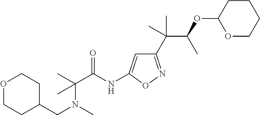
C(C1CCOCC1)N(C)C(C(NC1=CC(C(C(OC2OCCCC2)C)(C)C)=NO1)=O)(C)C
